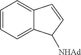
C1=CC=C2C(=C1)C=CC2[NHAd]
